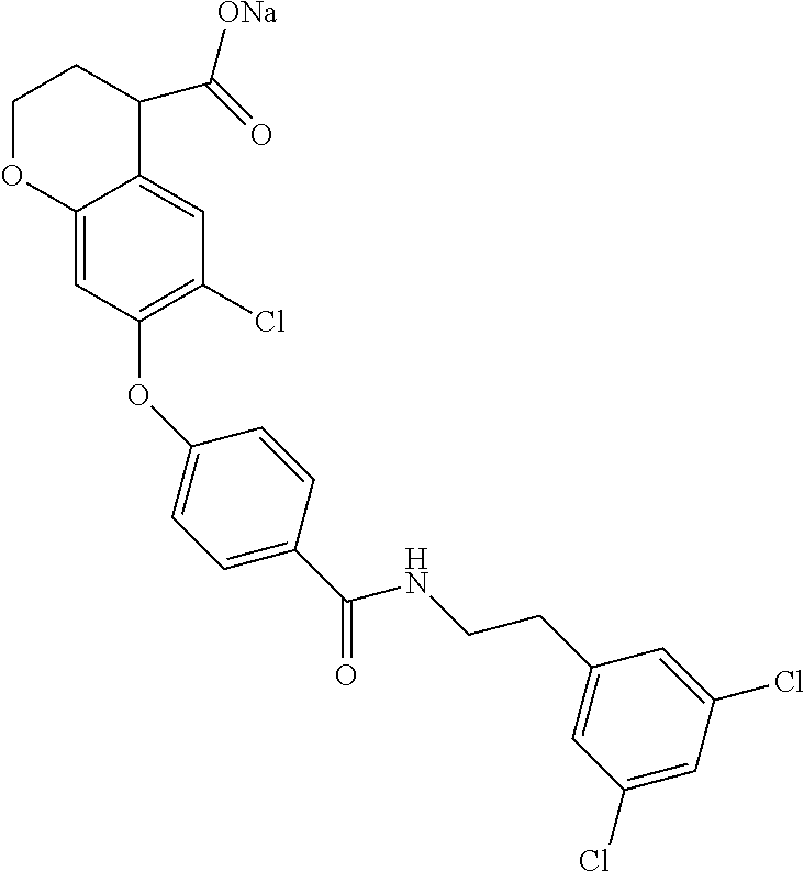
C1OC2=CC(OC3=CC=C(C(NCCC4=CC(Cl)=CC(Cl)=C4)=O)C=C3)=C(Cl)C=C2C(C(=O)[ONa])C1
